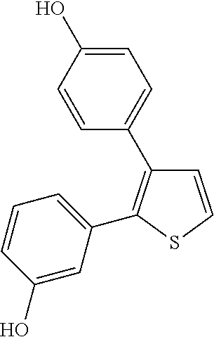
C1=CSC(C2=CC=CC(O)=C2)=C1C1=CC=C(O)C=C1
